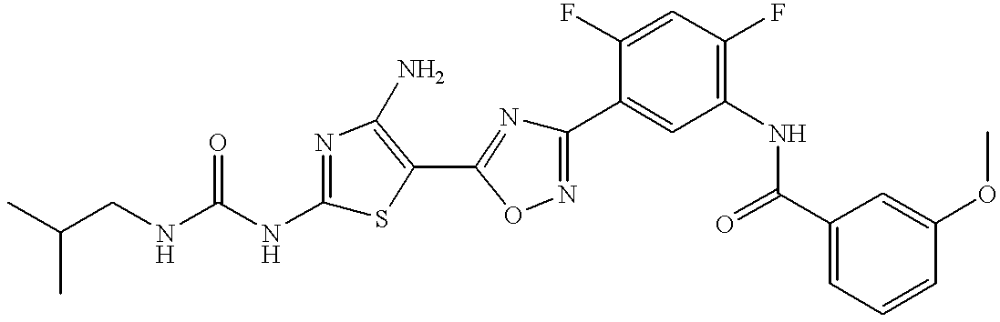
C(CNC(NC1=NC(N)=C(C2=NC(C3=CC(NC(C4=CC=CC(OC)=C4)=O)=C(F)C=C3F)=NO2)S1)=O)(C)C
